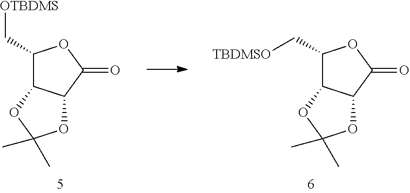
C1(C[OTBDMS])C2C(C(=O)O1)OC(C)(C)O2.C1(C[TBDMSO])C2C(C(=O)O1)OC(C)(C)O2
